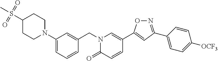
C1(N2CCC(S(C)(=O)=O)CC2)=CC=CC(CN2C(=O)C=CC(C3=CC(C4=CC=C([OCF3])C=C4)=NO3)=C2)=C1
